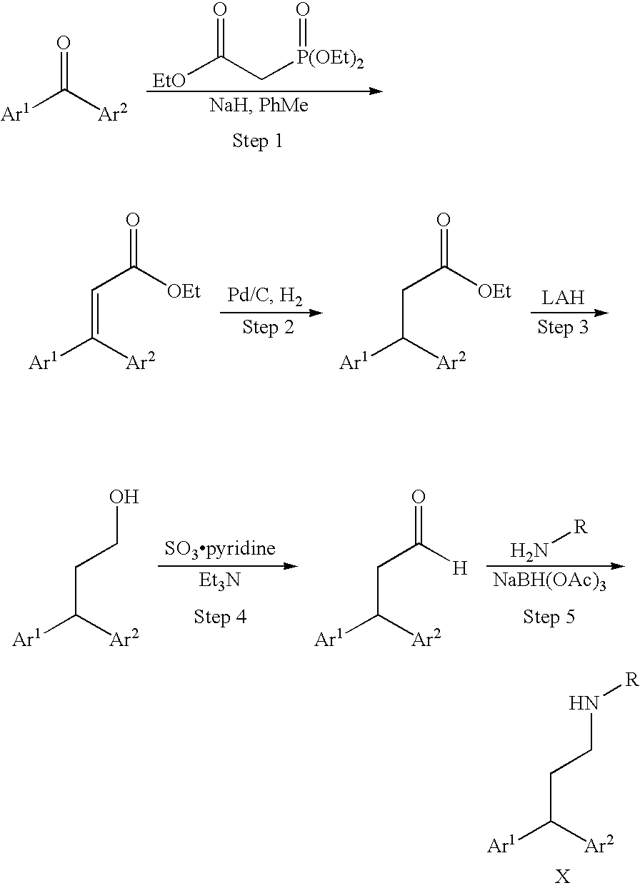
O=C([Ar2])[Ar1].O=C(C[P(OEt)2]=O)[EtO].C(=C([Ar2])[Ar1])C([OEt])=O.C(C([Ar2])[Ar1])C([OEt])=O.[Et3N].C(C([Ar2])[Ar1])CO.[NaBH(OAc)3].C(C([Ar2])[Ar1])C(=O)[H].N[R].C(C([Ar2])[Ar1])CN[R]
